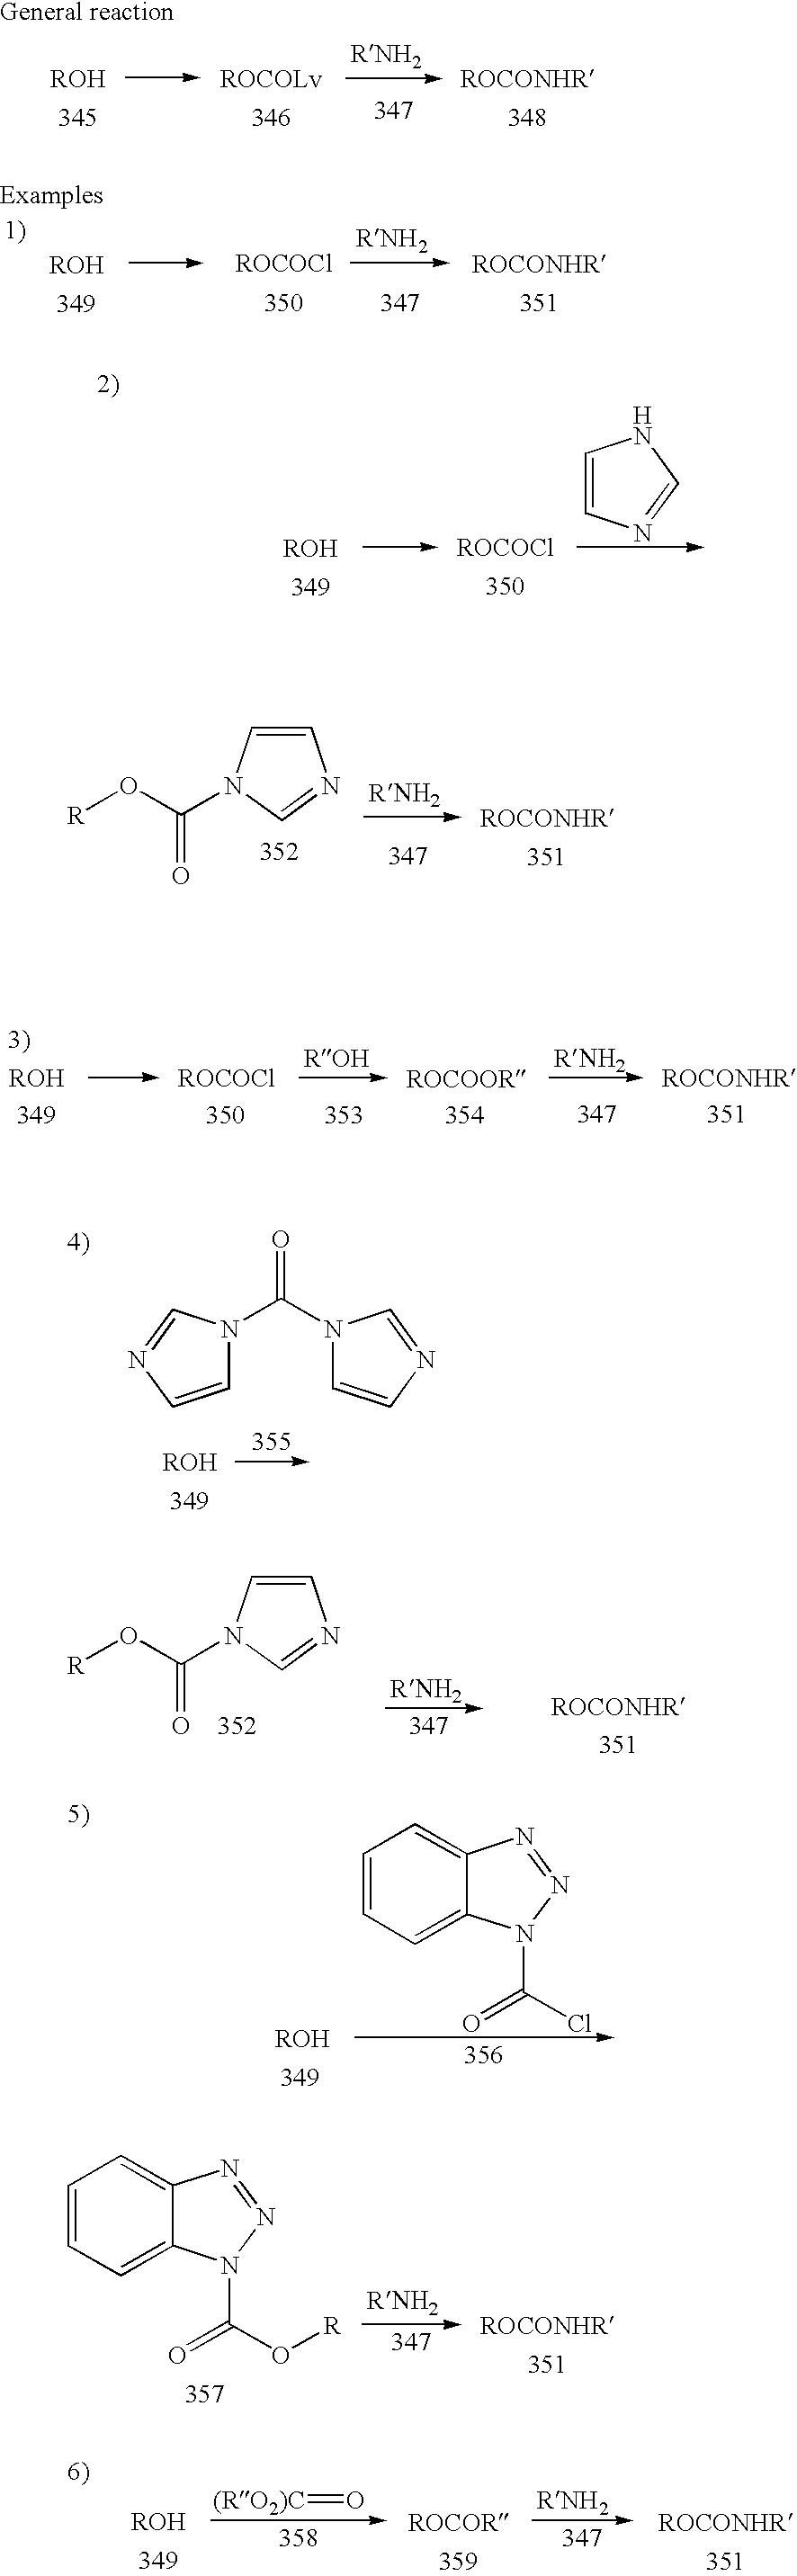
C1=CC=C2C(=C1)N=NN2C(=O)O[R].C1=CN(C(O[R])=O)C=N1.C1=CN=CN1.O=C(N1C=CN=C1)N1C=CN=C1.C1=CN(C(O[R])=O)C=N1.C(=O)(Cl)N1C2=CC=CC=C2N=N1.[(RO2)C]=O
